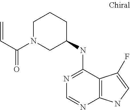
N1=C(NC2CCCN(C(C=C)=O)C2)C2=C(N=C1)NC=C2F
